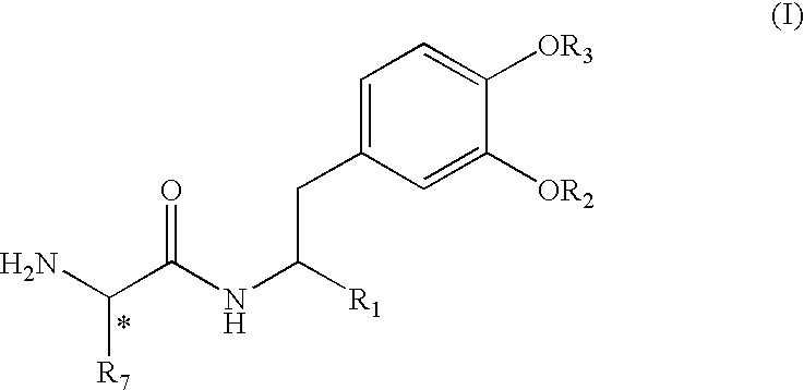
C1=C(CC([R1])NC(=O)C(N)[R7])C=C([OR2])C([OR3])=C1
